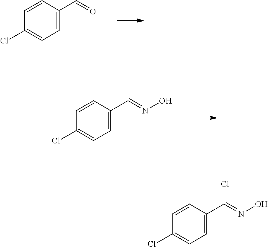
C1=C(C=O)C=CC(Cl)=C1.C1=C(C=NO)C=CC(Cl)=C1.C1=C(C(=NO)Cl)C=CC(Cl)=C1
